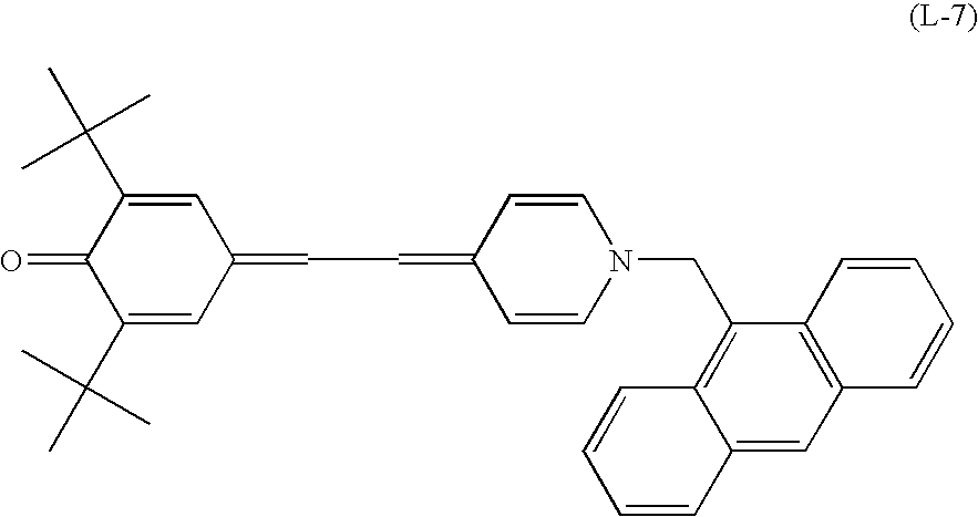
C1(C(C)(C)C)=CC(=CC=C2C=CN(CC3=C4C(=CC5=C3C=CC=C5)C=CC=C4)C=C2)C=C(C(C)(C)C)C1=O
